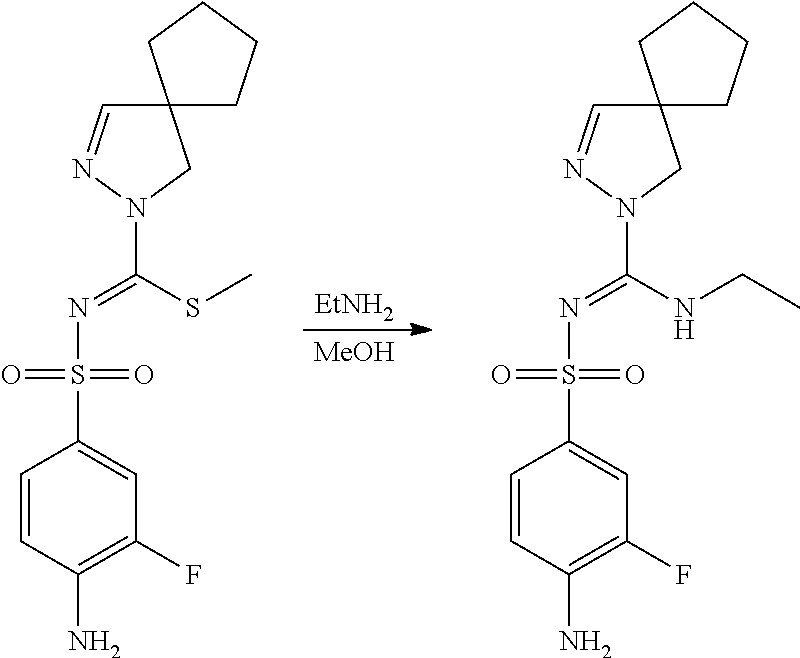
[MeOH].C1=CC(N)=C(F)C=C1S(N=C(NCC)N1N=CC2(C1)CCCC2)(=O)=O.C1=CC(N)=C(F)C=C1S(N=C(SC)N1N=CC2(C1)CCCC2)(=O)=O.[EtNH2]
